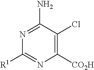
C1([R1])=NC([CO2H])=C(Cl)C(N)=N1
